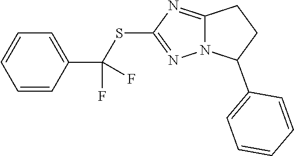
C1=C(C2CCC3=NC(SC(C4=CC=CC=C4)(F)F)=NN23)C=CC=C1
